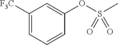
C1([F3C])=CC=CC(OS(C)(=O)=O)=C1
